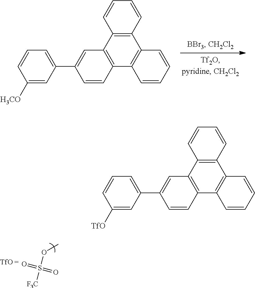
C1([H3CO])=CC(C2=CC3=C(C=C2)C2=C(C4=C3C=CC=C4)C=CC=C2)=CC=C1.S([F3C])(OC)(=O)=O.C1([TfO])=CC(C2=CC3=C(C=C2)C2=C(C4=C3C=CC=C4)C=CC=C2)=CC=C1
